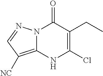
N12C(=C([NC])C=N1)NC(Cl)=C(CC)C2=O
